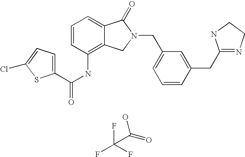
O=C(O)C(F)(F)F.C1=C2C(=C(NC(=O)C3=CC=C(Cl)S3)C=C1)CN(CC1=CC=CC(CC3=NCCN3)=C1)C2=O
